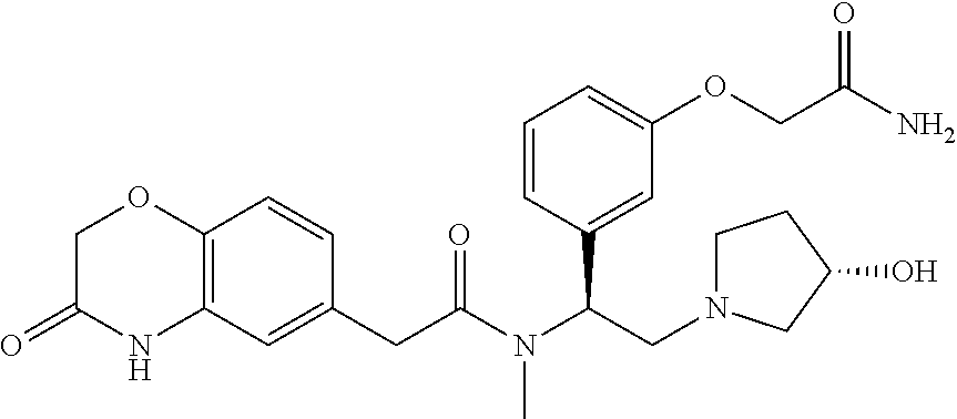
C12=C(C=C(CC(N(C(CN3CCC(O)C3)C3=CC(OCC(N)=O)=CC=C3)C)=O)C=C1)NC(=O)CO2
